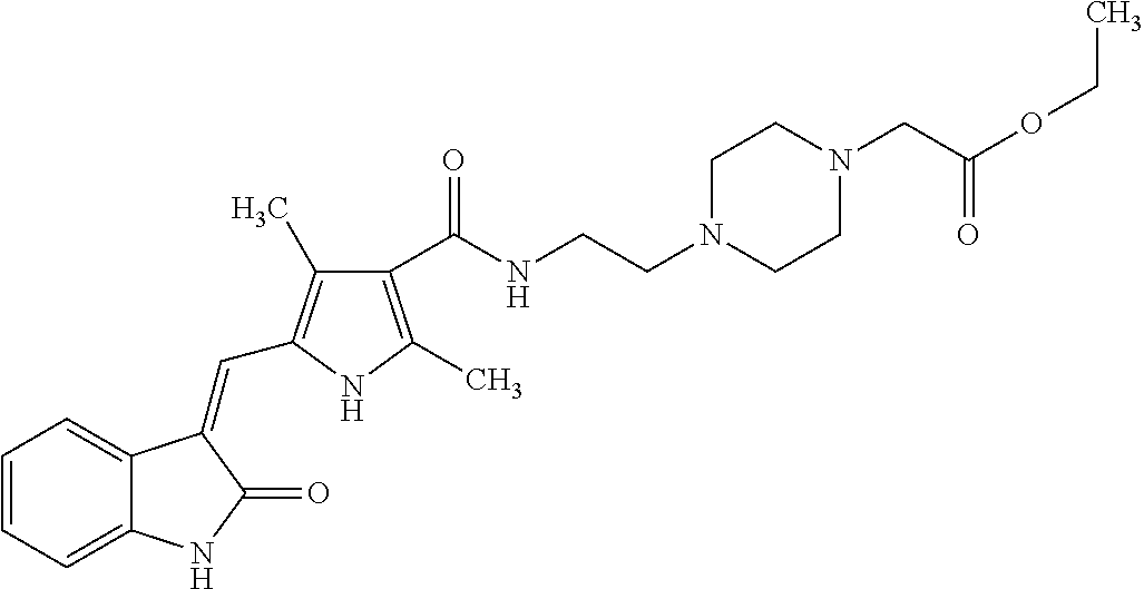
C1=CC=C2C(=C1)C(=CC1=C(C)C(C(NCCN3CCN(CC(=O)OCC)CC3)=O)=C(C)N1)C(=O)N2
